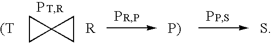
C1CC12CC2.P.P.P
